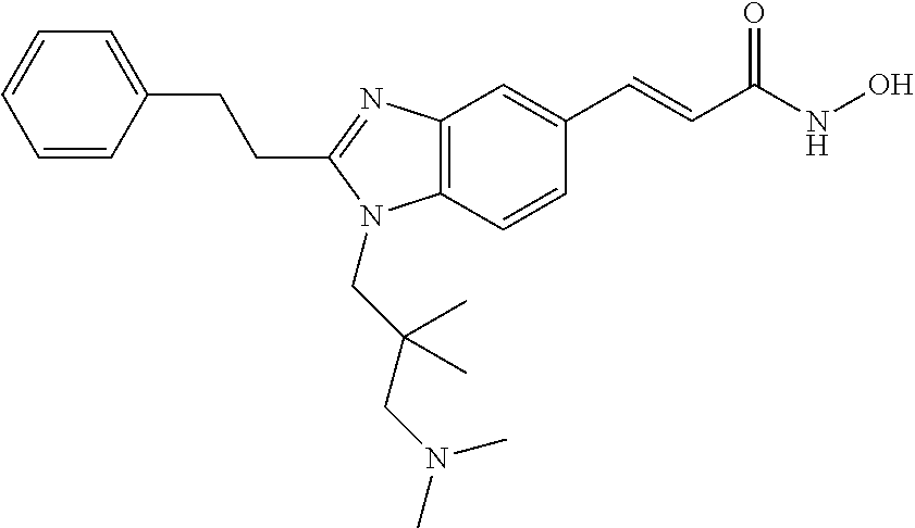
C1=CC(CCC2=NC3=C(N2CC(CN(C)C)(C)C)C=CC(C=CC(NO)=O)=C3)=CC=C1
